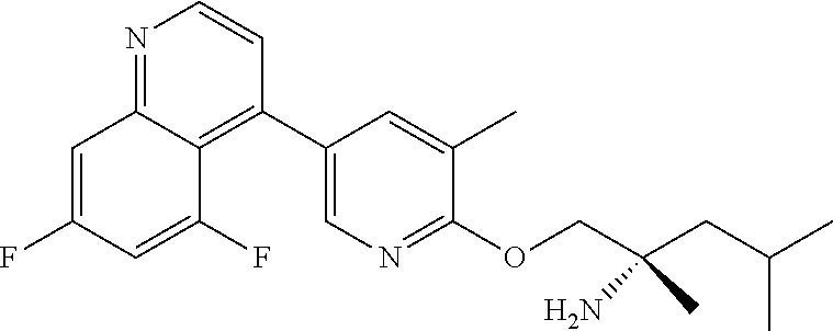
N1=C2C(=C(C3=CN=C(OCC(CC(C)C)(N)C)C(C)=C3)C=C1)C(F)=CC(F)=C2
